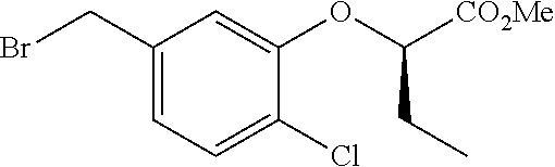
C1(CBr)=CC=C(Cl)C(OC(CC)[CO2Me])=C1
